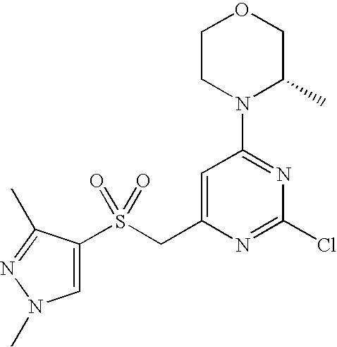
C1=C(S(CC2=CC(N3C(C)COCC3)=NC(Cl)=N2)(=O)=O)C(C)=NN1C
